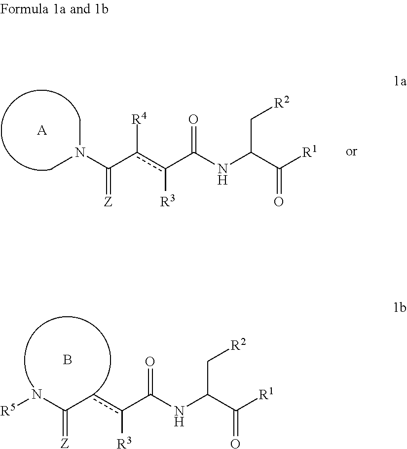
N(C(c(c(C(NC(C[R2])C(=O)[R1])=O)[R3])[R4])=[Z])(C)C.[A].C(cc(C(NC(C[R2])C(=O)[R1])=O)[R3])(=[Z])N[R5].B
